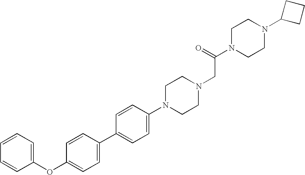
C1=CC=CC=C1OC1=CC=C(C2=CC=C(N3CCN(CC(N4CCN(C5CCC5)CC4)=O)CC3)C=C2)C=C1
